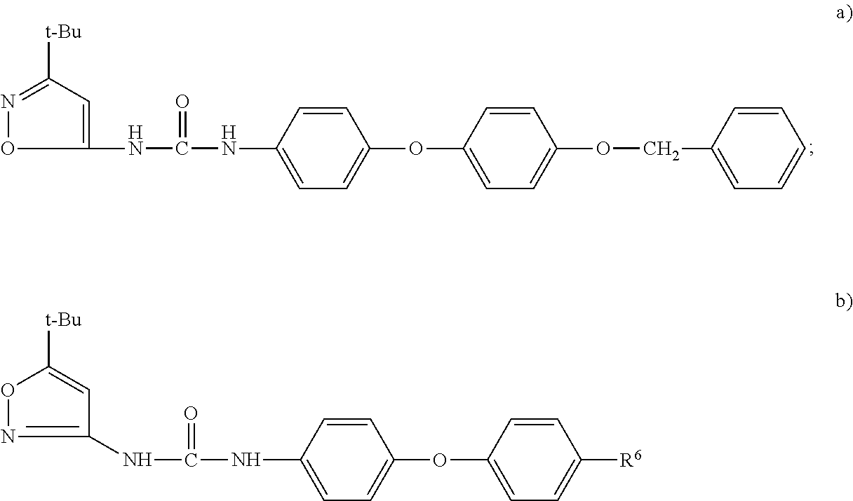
C1(NC(NC2=CC=C(OC3=CC=C(OCC4=CC=CC=C4)C=C3)C=C2)=O)=CC([t-Bu])=NO1.C1(NC(NC2=CC=C(OC3=CC=C([R6])C=C3)C=C2)=O)=NOC([t-Bu])=C1
